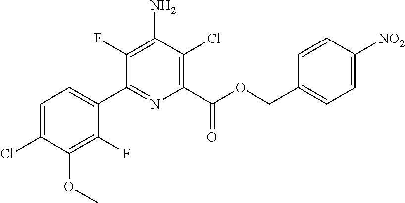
C1=C(Cl)C(OC)=C(F)C(C2=NC(C(OCC3=CC=C([NO2])C=C3)=O)=C(Cl)C(N)=C2F)=C1
